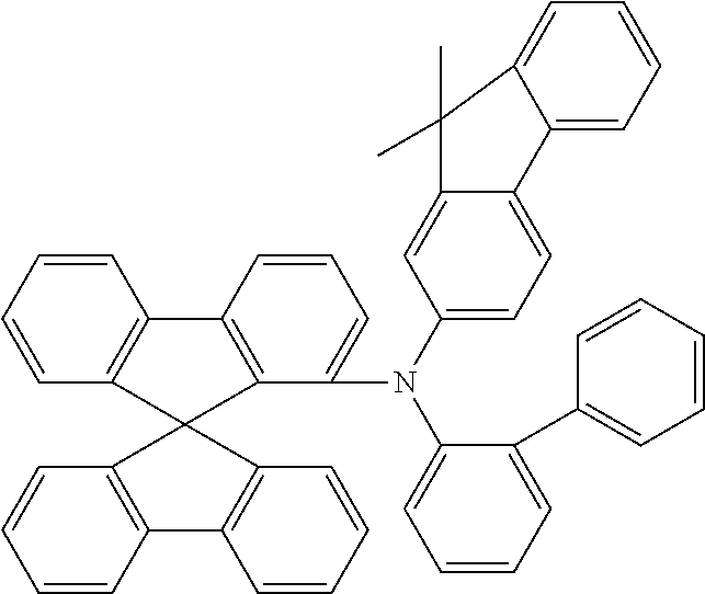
C1=CC=CC2=C1C1=C(C(N(C3=CC=C4C(=C3)C(C)(C)C3=CC=CC=C43)C3=CC=CC=C3C3=CC=CC=C3)=CC=C1)C21C2=C(C=CC=C2)C2=C1C=CC=C2
